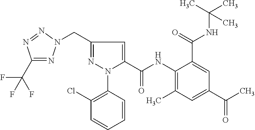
C1(C(F)(F)F)=NN(CC2=NN(C3=C(Cl)C=CC=C3)C(C(NC3=C(C)C=C(C(=O)C)C=C3C(NC(C)(C)C)=O)=O)=C2)N=N1
